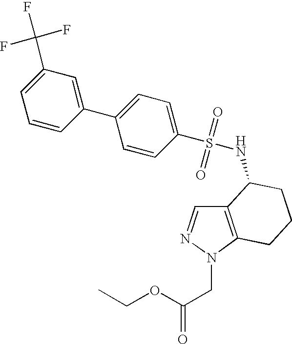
C1=CC(C2=CC=C(S(=O)(=O)NC3C4=C(N(CC(OCC)=O)N=C4)CCC3)C=C2)=CC(C(F)(F)F)=C1
